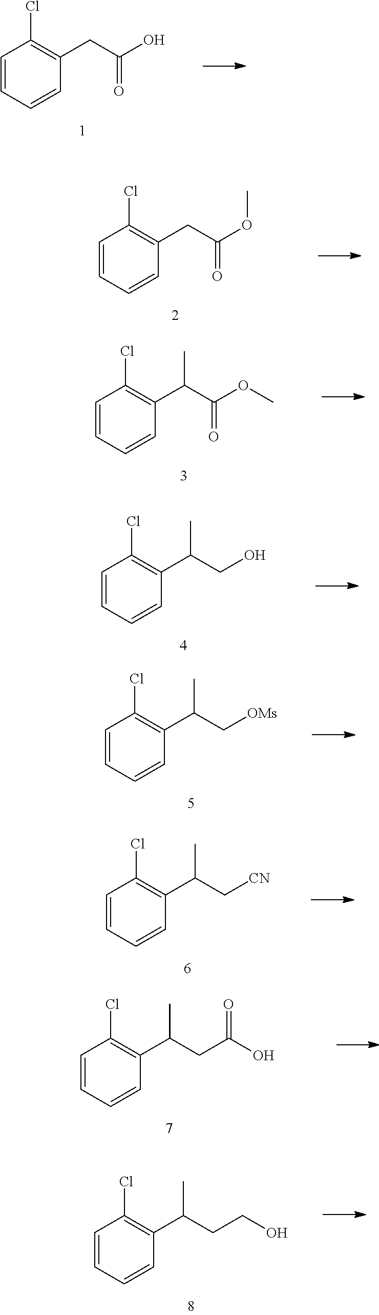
C1=CC=CC(CC(O)=O)=C1Cl.C1=CC=CC(CC(OC)=O)=C1Cl.C1=CC=CC(C(C(OC)=O)C)=C1Cl.C1=CC=CC(C(CO)C)=C1Cl.C1=CC=CC(C(C[OMs])C)=C1Cl.C1=CC=CC(C(C[CN])C)=C1Cl.C1=CC=CC(C(CC(O)=O)C)=C1Cl.C1=CC=CC(C(CCO)C)=C1Cl
